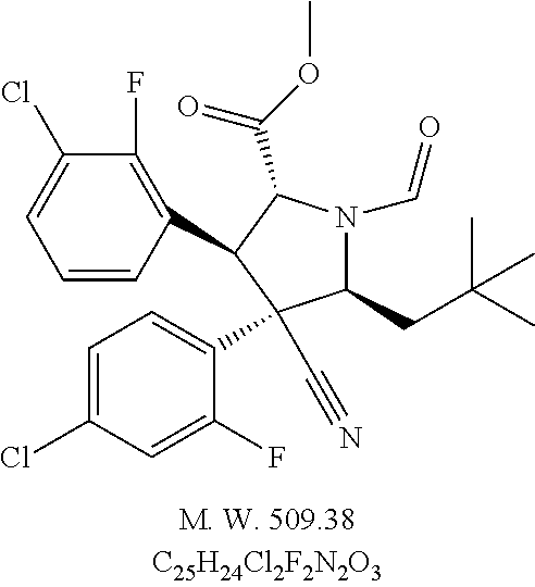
C1=CC(C2C(C(=O)OC)N(C=O)C(CC(C)(C)C)C2(C2=CC=C(Cl)C=C2F)C#N)=C(F)C(Cl)=C1
